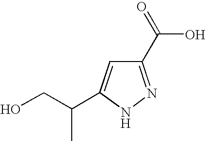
C1(C(=O)O)=NNC(C(CO)C)=C1
